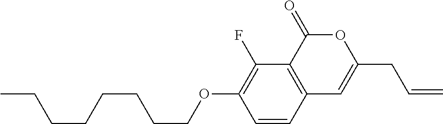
C1=CC2=C(C(F)=C1OCCCCCCCC)C(=O)OC(CC=C)=C2
